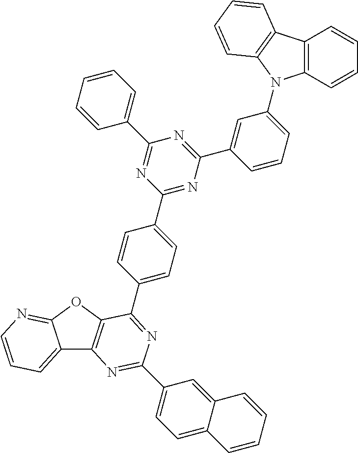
C12=CC=CN=C1OC1=C2N=C(C2=CC=C3C(=C2)C=CC=C3)N=C1C1=CC=C(C2=NC(C3=CC(N4C5=C(C6=C4C=CC=C6)C=CC=C5)=CC=C3)=NC(C3=CC=CC=C3)=N2)C=C1
